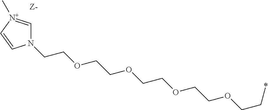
N1(CCOCCOCCOCCOCC*)C=[N+](C)C=C1
